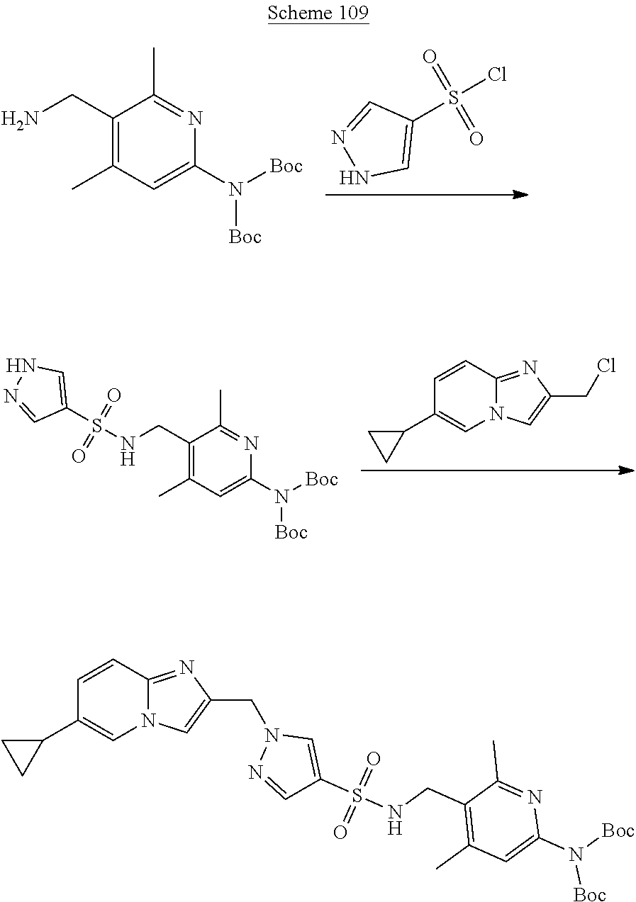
ClS(C1=CNN=C1)(=O)=O.C1(CN)=C(C)C=C(N([Boc])[Boc])N=C1C.C1=CC2=NC(CCl)=CN2C=C1C1CC1.C1(CNS(C2=CNN=C2)(=O)=O)=C(C)C=C(N([Boc])[Boc])N=C1C.C1=CC2=NC(CN3N=CC(S(NCC4=C(C)C=C(N([Boc])[Boc])N=C4C)(=O)=O)=C3)=CN2C=C1C1CC1
